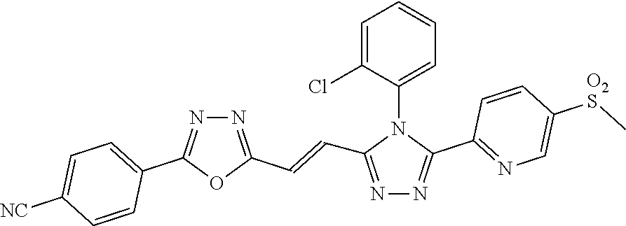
N1=C(C=CC2=NN=C(C3=NC=C([O2S]C)C=C3)N2C2=CC=CC=C2Cl)OC(C2=CC=C([NC])C=C2)=N1
